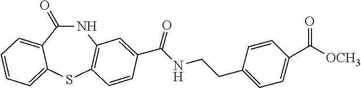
N1C(=O)C2=CC=CC=C2SC2=C1C=C(C(NCCC1=CC=C(C([OCH3])=O)C=C1)=O)C=C2
